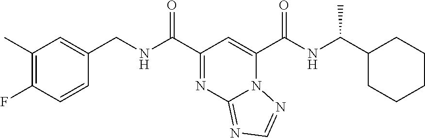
C1(C)=C(F)C=CC(CNC(C2=NC3=NC=NN3C(C(NC(C3CCCCC3)C)=O)=C2)=O)=C1
